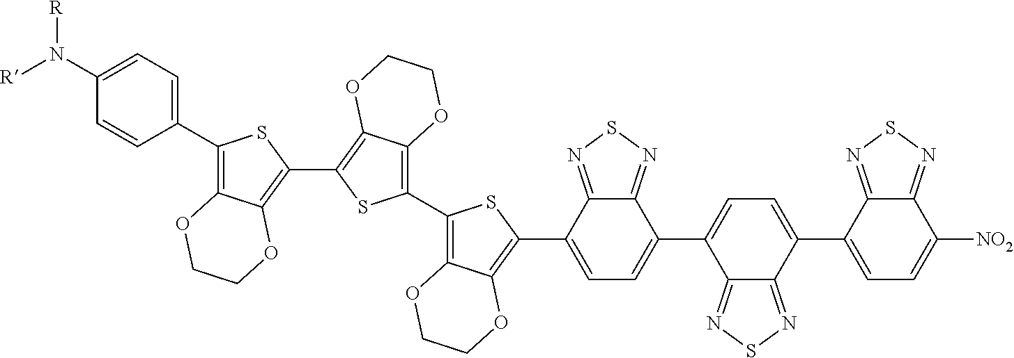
C12=C(C3=CC=C(N([R])[R])C=C3)SC(C3=C4C(=C(C5=C6C(=C(C7=CC=C(C8=CC=C(C9=CC=C([NO2])C%10=NSN=C9%10)C9=NSN=C89)C8=NSN=C78)S5)OCCO6)S3)OCCO4)=C1OCCO2
